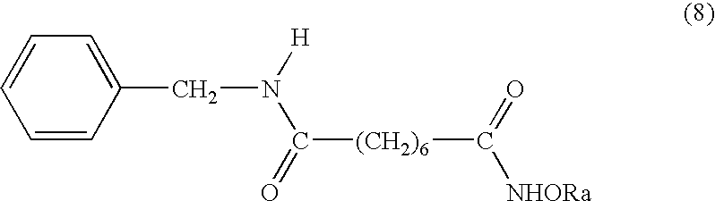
C(N([H])C(=O)[(CH2)6]C(=O)[NHORa])C1=CC=CC=C1
